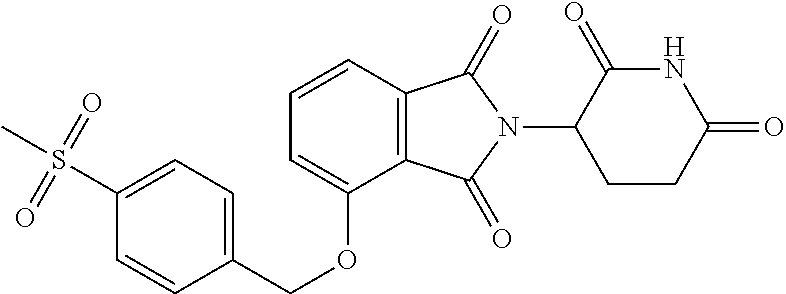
C1=CC2=C(C(OCC3=CC=C(S(C)(=O)=O)C=C3)=C1)C(=O)N(C1CCC(=O)NC1=O)C2=O
